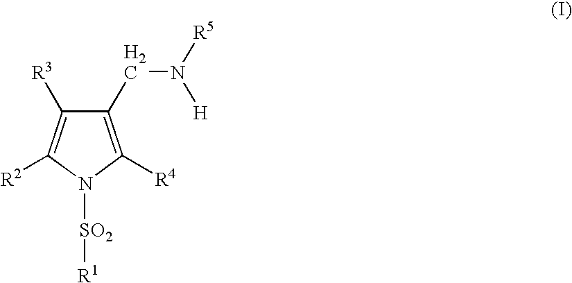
C1(CN([R5])[H])=C([R4])N([SO2][R1])C([R2])=C1[R3]
